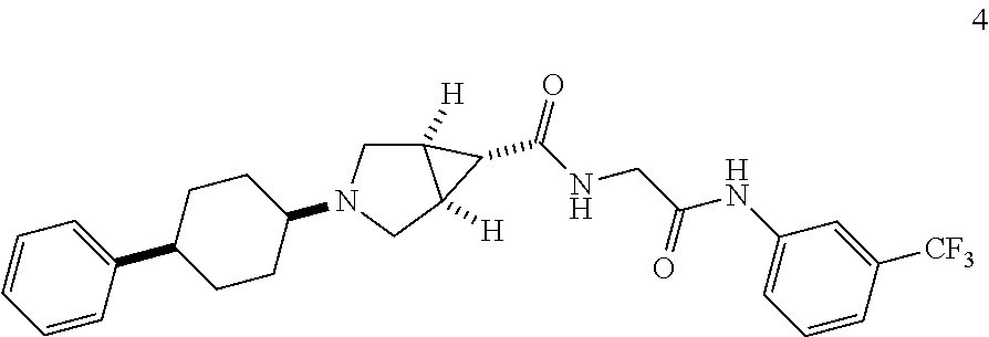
C12([H])CN(C3CCC(C4=CC=CC=C4)CC3)CC1([H])C2C(NCC(NC1=CC=CC([CF3])=C1)=O)=O
